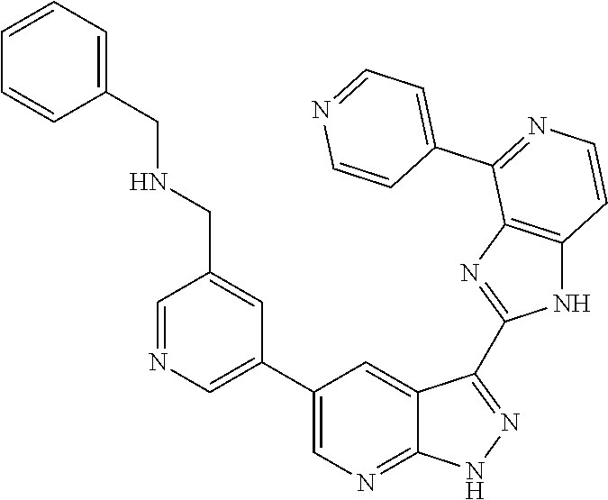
C1=NC=C(C2=CN=C3C(=C2)C(C2=NC4=C(N2)C=CN=C4C2=CC=NC=C2)=NN3)C=C1CNCC1=CC=CC=C1
